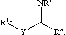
[NR]=C([R])[Y][R10]
